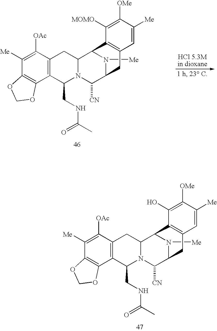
C1([Me])=C([OAc])C2=C(C3=C1OCO3)C(CNC(C)=O)N1C(C2)C2N([Me])C(C1[CN])CC1=C2C([MOMO])=C([OMe])C([Me])=C1.C1([Me])=C([OAc])C2=C(C3=C1OCO3)C(CNC(C)=O)N1C(C2)C2N([Me])C(C1[CN])CC1=C2C(O)=C([OMe])C([Me])=C1
